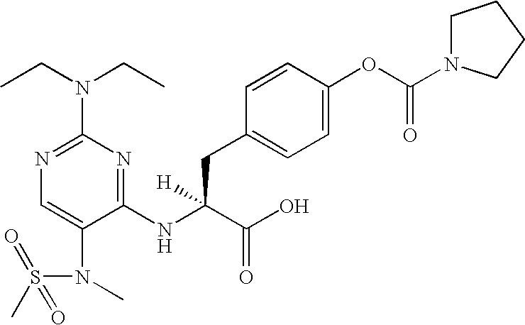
N1=C(N(CC)CC)N=C(NC(C(O)=O)(CC2=CC=C(OC(N3CCCC3)=O)C=C2)[H])C(N(C)S(C)(=O)=O)=C1
